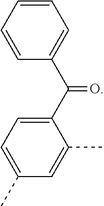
C1(C(=O)C2=CC=CC=C2)=CC=C(C)C=C1C
